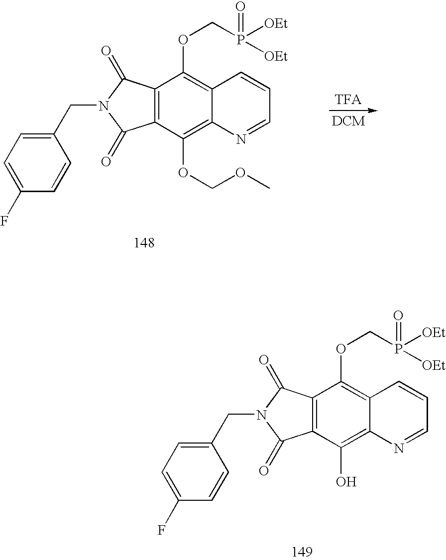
C1(CN2C(=O)C3=C(C2=O)C(OCP([OEt])(=O)[OEt])=C2C(=C3OCOC)N=CC=C2)=CC=C(F)C=C1.C1(CN2C(=O)C3=C(C2=O)C(OCP([OEt])(=O)[OEt])=C2C(=C3O)N=CC=C2)=CC=C(F)C=C1
